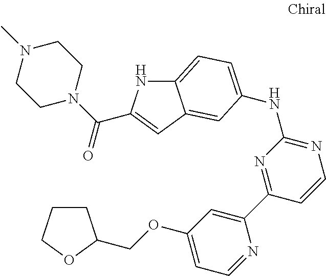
C12=CC=C(NC3=NC=CC(C4=CC(OCC5CCCO5)=CC=N4)=N3)C=C1C=C(C(N1CCN(C)CC1)=O)N2
